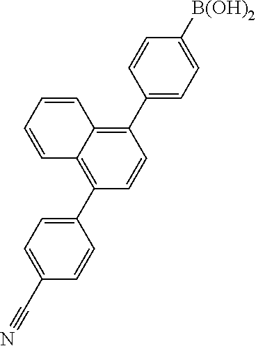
C1(C2=CC=C([B(OH)2])C=C2)=C2C(=C(C3=CC=C(C#N)C=C3)C=C1)C=CC=C2
